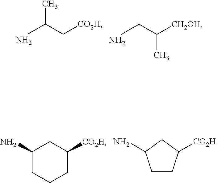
CC(C[CO2H])N.NCC([CH2OH])C.C1(N)CCCC([CO2H])C1.C1CC([CO2H])CC1N
